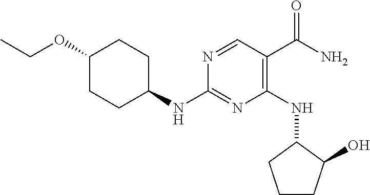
C1(OCC)CCC(NC2=NC(NC3CCCC3O)=C(C(N)=O)C=N2)CC1
